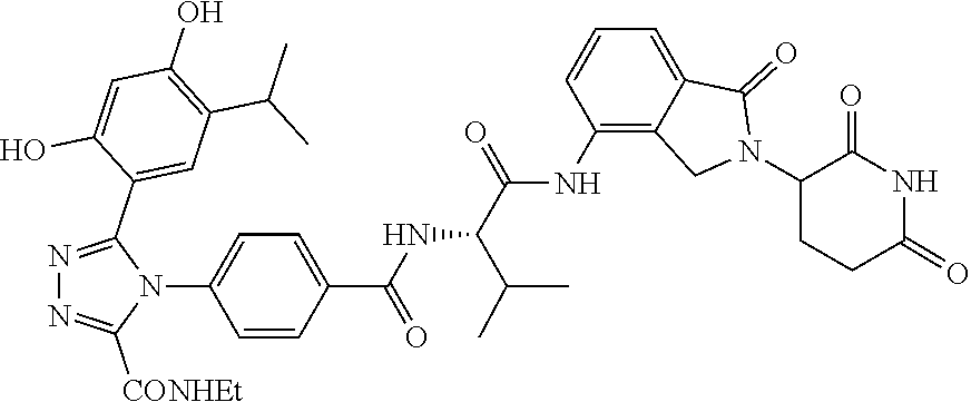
N1=C(C2=CC(C(C)C)=C(O)C=C2O)N(C2=CC=C(C(=O)NC(C(C)C)C(NC3=C4C(=CC=C3)C(=O)N(C3CCC(=O)NC3=O)C4)=O)C=C2)C([CONHEt])=N1
